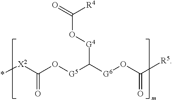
[X2](C(O[G5]C([G6]OC([R5])=O)[G4]OC(=O)[R4])=O)*
